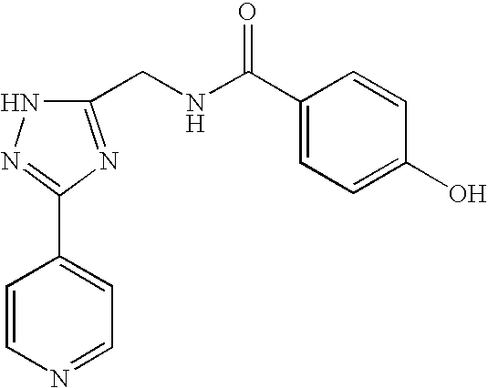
C1=CN=CC=C1C1=NNC(CNC(C2=CC=C(O)C=C2)=O)=N1
